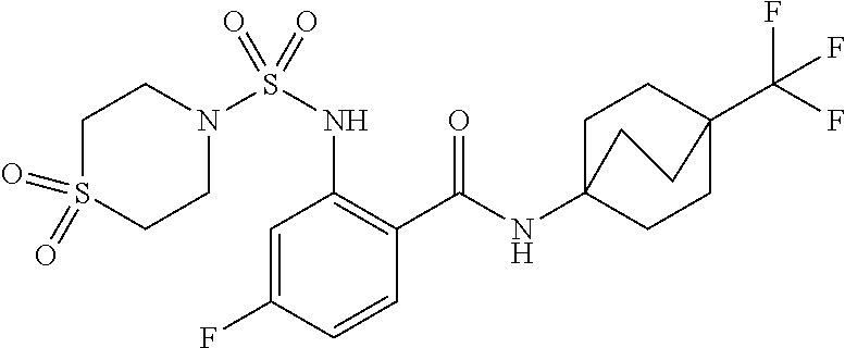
C1=C(F)C=CC(C(=O)NC23CCC(C(F)(F)F)(CC2)CC3)=C1NS(N1CCS(=O)(=O)CC1)(=O)=O
